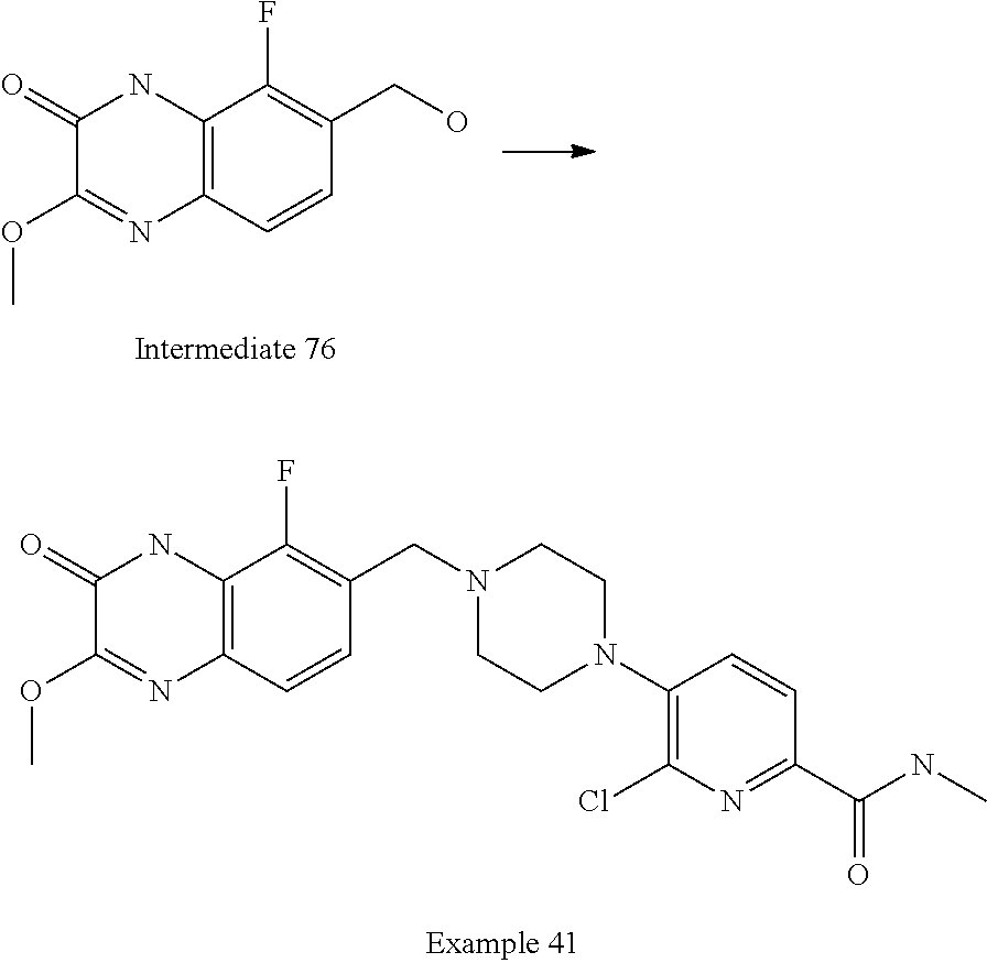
C1(N2CCN(CC3=C(F)C4=C(C=C3)N=C(OC)C(=O)N4)CC2)=C(Cl)N=C(C(NC)=O)C=C1.C12=C(C=CC(CO)=C1F)N=C(OC)C(=O)N2
